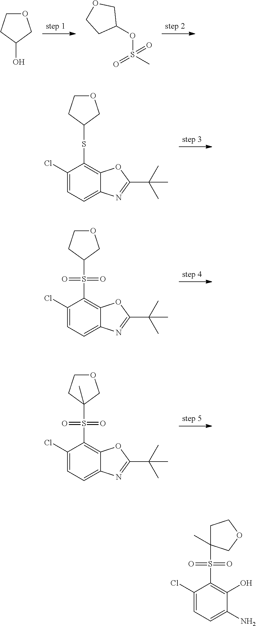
C1(Cl)=CC=C2C(=C1SC1COCC1)OC(C(C)(C)C)=N2.C1(Cl)=CC=C2C(=C1S(=O)(=O)C1COCC1)OC(C(C)(C)C)=N2.C1(Cl)=CC=C2C(=C1S(=O)(=O)C1(C)COCC1)OC(C(C)(C)C)=N2.O1CCC(O)C1.O(S(C)(=O)=O)C1COCC1.C1(Cl)=CC=C(N)C(O)=C1S(=O)(=O)C1(C)CCOC1
